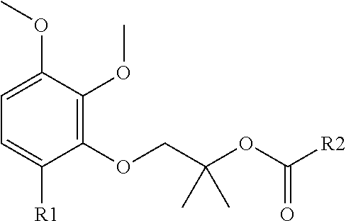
C1=C([R1])C(OCC(OC([R2])=O)(C)C)=C(OC)C(OC)=C1
